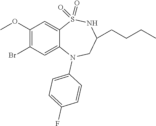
C1(OC)=C(Br)C=C2C(=C1)S(=O)(=O)NC(CCCC)CN2C1=CC=C(F)C=C1
